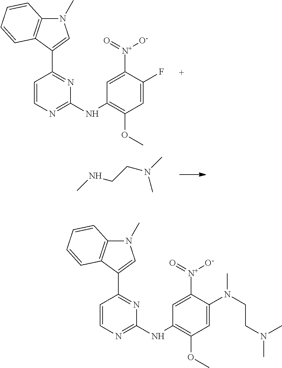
N1(C)C2=C(C(C3=NC(NC4=C(OC)C=C(F)C([N+](=O)[O-])=C4)=NC=C3)=C1)C=CC=C2.CNCCN(C)C.N1(C)C2=C(C(C3=NC(NC4=C(OC)C=C(N(CCN(C)C)C)C([N+](=O)[O-])=C4)=NC=C3)=C1)C=CC=C2
